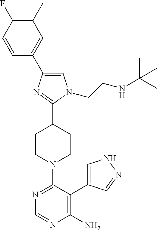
C1=C(C2=CC(C)=C(F)C=C2)N=C(C2CCN(C3=NC=NC(N)=C3C3=CNN=C3)CC2)N1CCNC(C)(C)C
